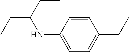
C1=CC(NC(CC)CC)=CC=C1CC
